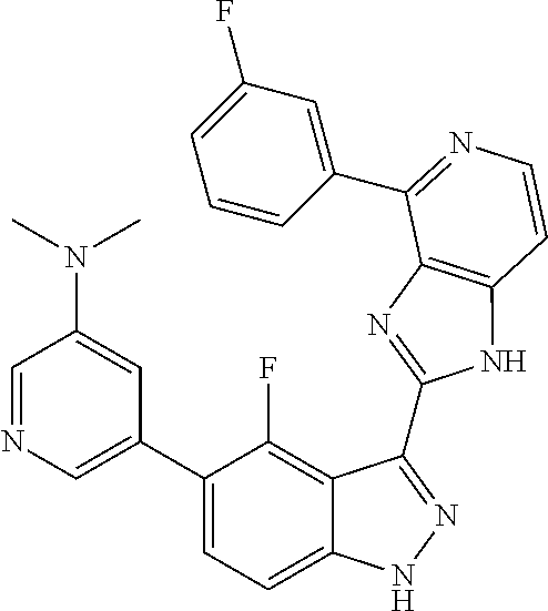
C1=C(C2=CC=C3C(=C2F)C(C2=NC4=C(N2)C=CN=C4C2=CC(F)=CC=C2)=NN3)C=C(N(C)C)C=N1
